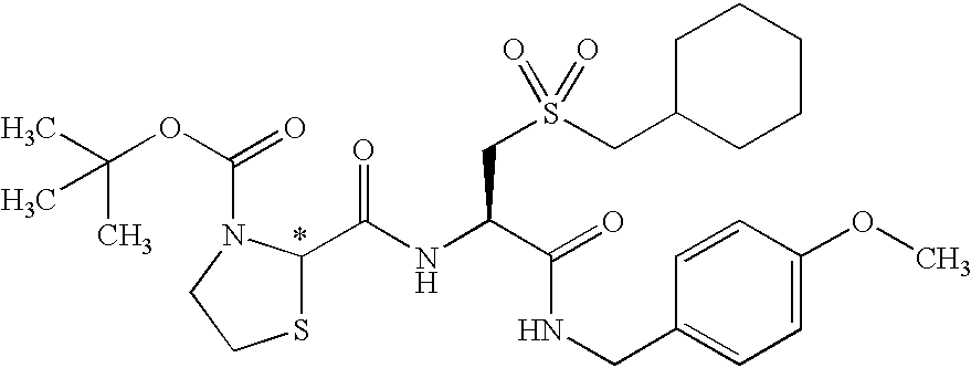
N(C(C(NCC1=CC=C(OC)C=C1)=O)CS(CC1CCCCC1)(=O)=O)C(C1SCCN1C(=O)OC(C)(C)C)=O
